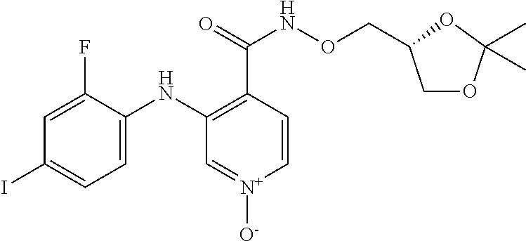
C1=C(F)C(NC2=C(C(=O)NOCC3COC(C)(C)O3)C=C[N+]([O-])=C2)=CC=C1I
